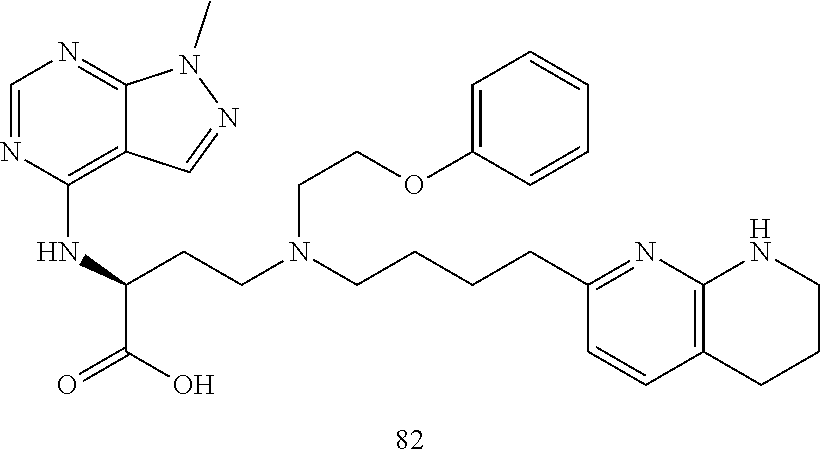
C1(CCCCN(CCOC2=CC=CC=C2)CCC(C(O)=O)NC2=C3C(=NC=N2)N(C)N=C3)=NC2=C(C=C1)CCCN2
